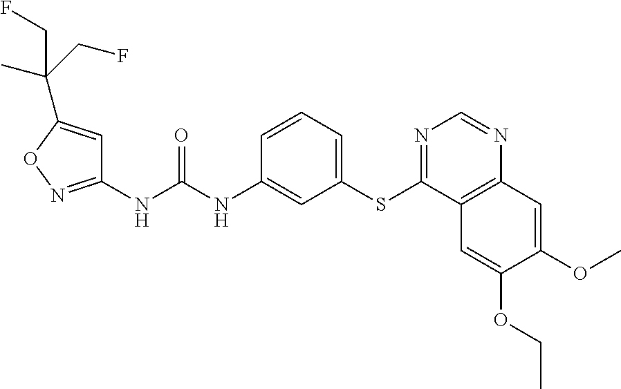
C1(NC(NC2=CC(SC3=NC=NC4=C3C=C(OCC)C(OC)=C4)=CC=C2)=O)=NOC(C(C)(CF)CF)=C1
